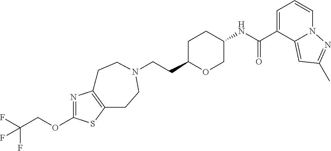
C(CC1OCC(NC(C2=CC=CN3C2=CC(C)=N3)=O)CC1)N1CCC2=C(N=C(OCC(F)(F)F)S2)CC1
